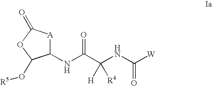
C1(NC(C(NC([W])=O)([H])[R4])=O)[A]C(=O)OC1O[R5]
